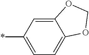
C12=CC(*)=CC=C1OCO2
